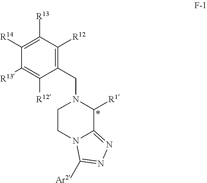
C1([R14])=C([R13])C([R12])=C(CN2CCN3C(=NN=C3[Ar2])C2[R1])C([R12])=C1[R13]
